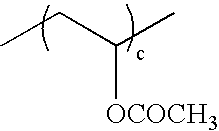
CCC([OCOCH3])C
